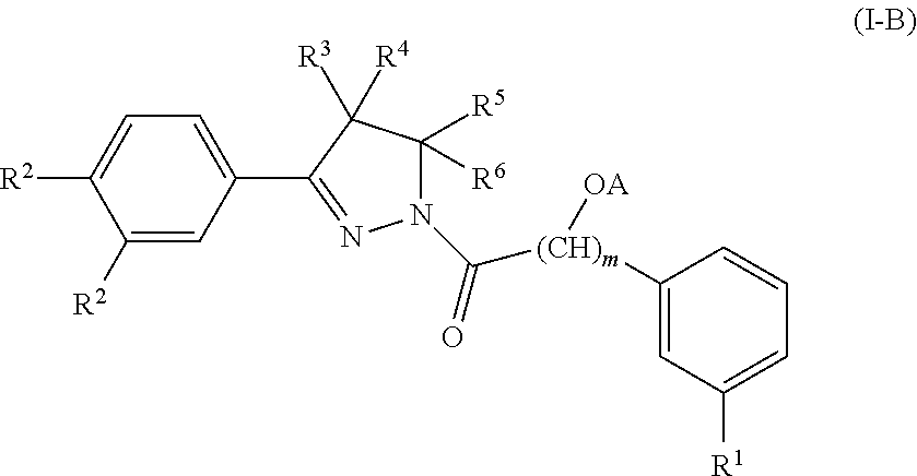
C1([R5])([R6])C([R3])([R4])C(C2=CC=C([R2])C([R2])=C2)=NN1C([(CH)m](C1=CC([R1])=CC=C1)[OA])=O
